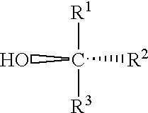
OC([R2])([R1])[R3]
